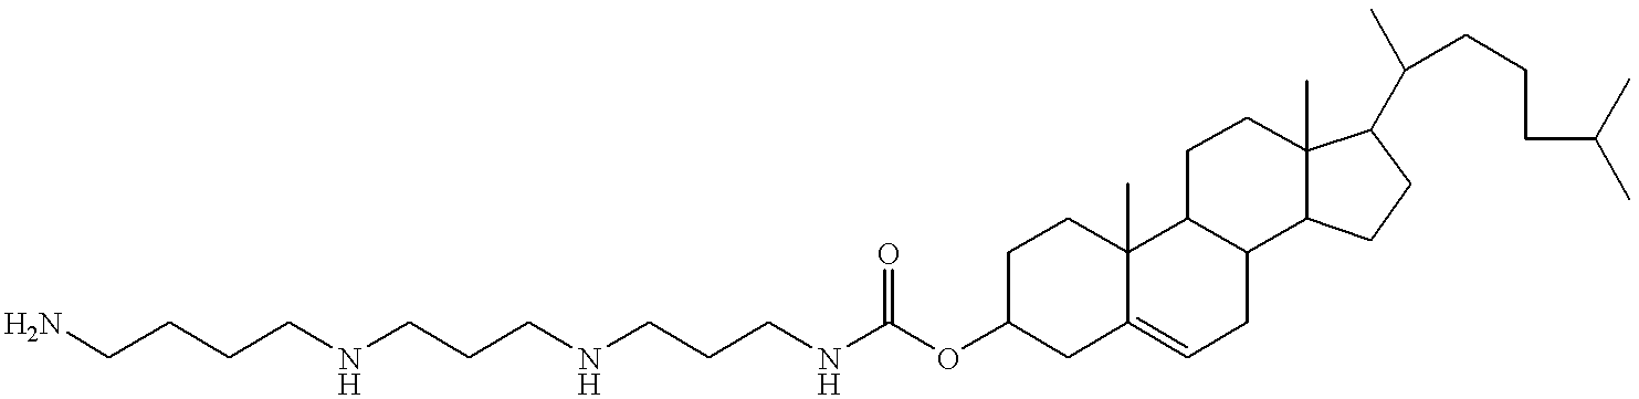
NCCCCNCCCNCCCNC(OC1CC2=CCC3C(C2(C)CC1)CCC1(C)C3CCC1C(C)CCCC(C)C)=O
